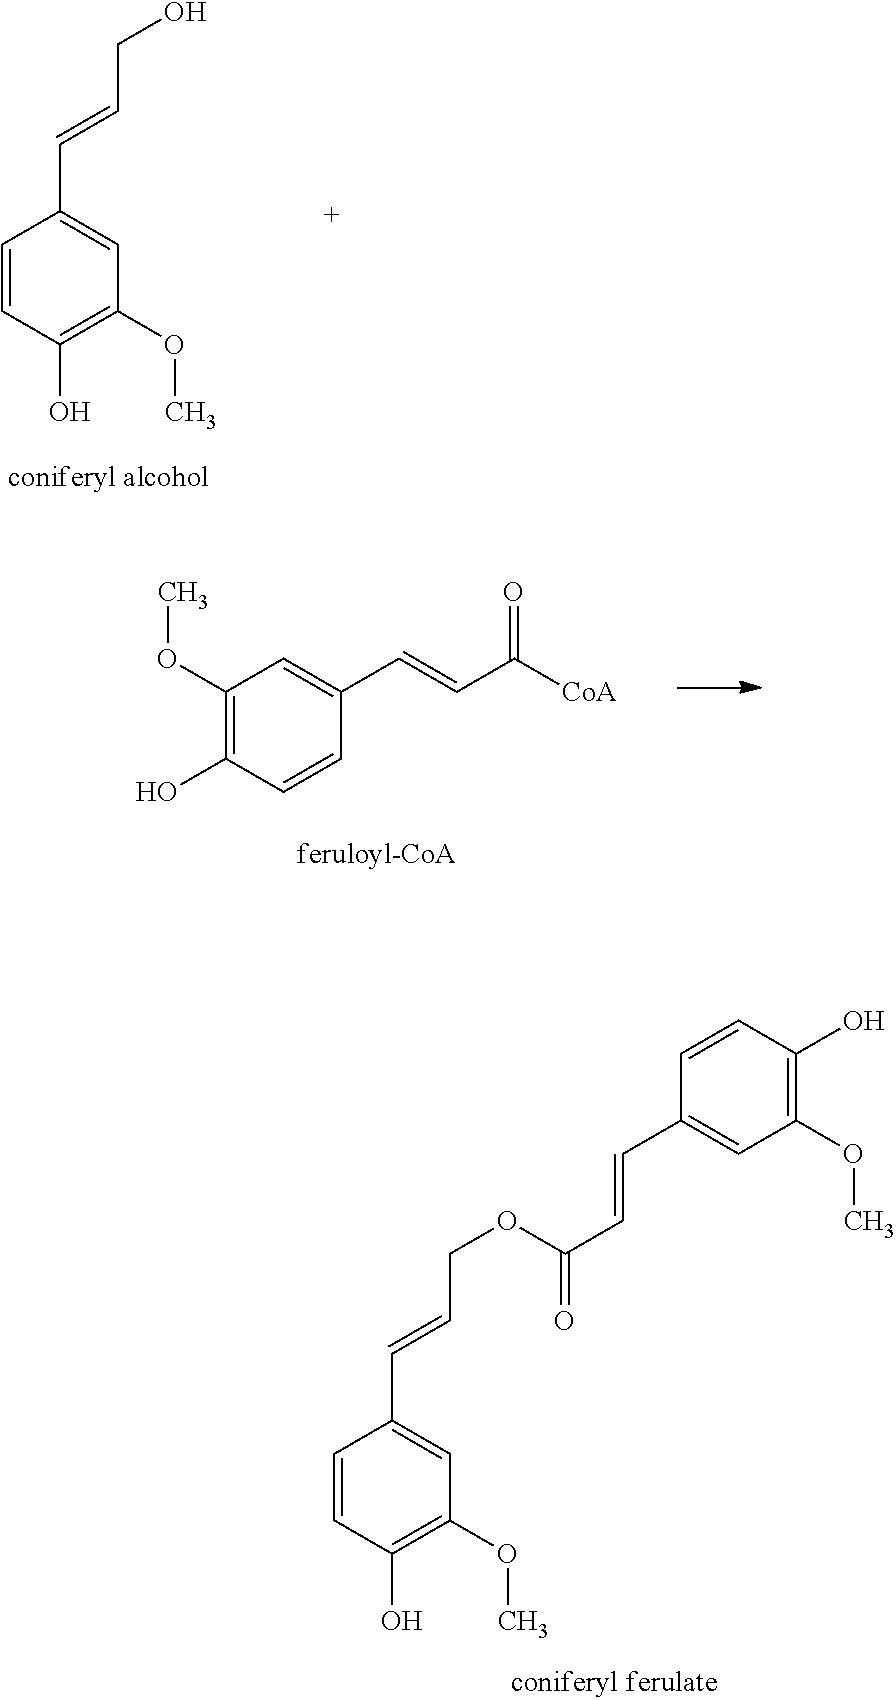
C1=CC(O)=C(OC)C=C1C=CCO.C1(OC)=C(O)C=CC(C=CC([CoA])=O)=C1.C1=CC(O)=C(OC)C=C1C=CCOC(C=CC1=CC(OC)=C(O)C=C1)=O
